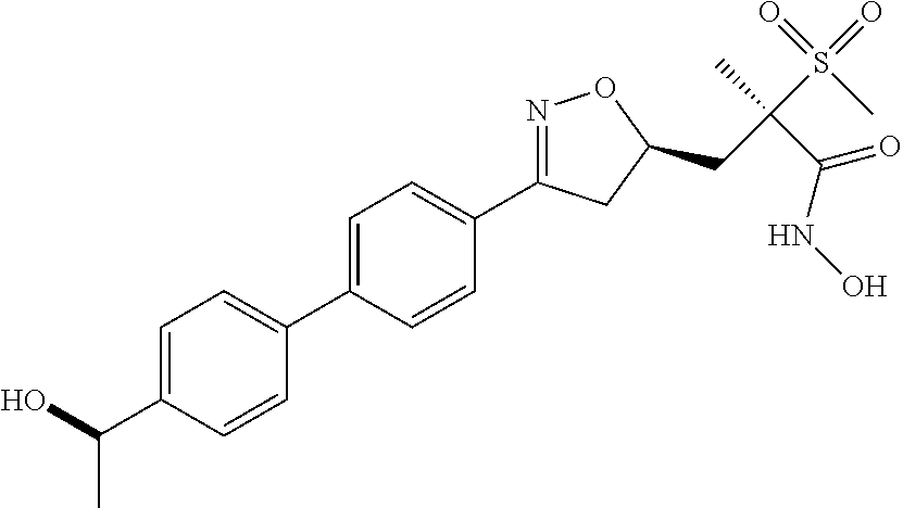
C1=C(C2=CC=C(C(O)C)C=C2)C=CC(C2=NOC(CC(S(=O)(=O)C)(C)C(=O)NO)C2)=C1
